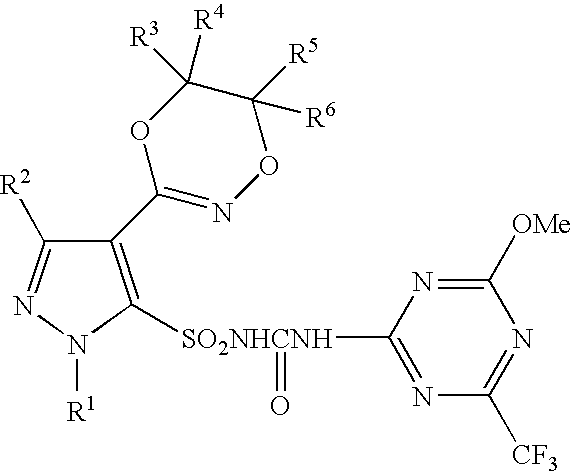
C1(C2=NOC([R5])([R6])C([R3])([R4])O2)=C([SO2NHCNH](C2=NC([CF3])=NC([OMe])=N2)=O)N([R1])N=C1[R2]
